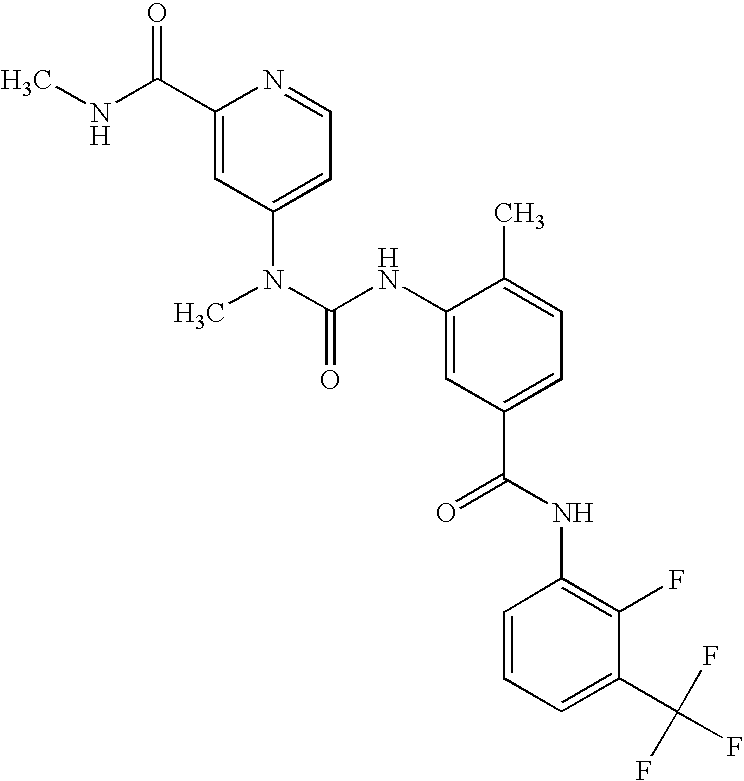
C1(C(NC)=O)=CC(N(C)C(NC2=CC(C(=O)NC3=C(F)C(C(F)(F)F)=CC=C3)=CC=C2C)=O)=CC=N1
